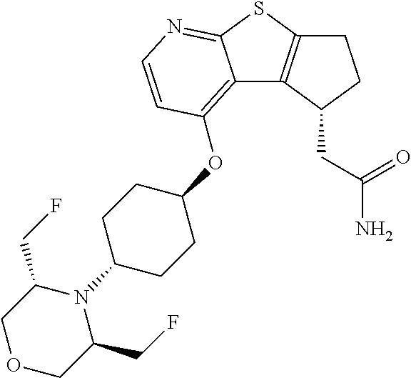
C12=C(C(CC(N)=O)CC1)C1=C(OC3CCC(N4C(CF)COCC4CF)CC3)C=CN=C1S2
